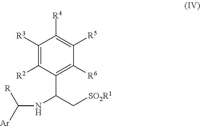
C1([R3])=C([R2])C(C(C[SO2R1])NC([Ar])[R])=C([R6])C([R5])=C1[R4]
